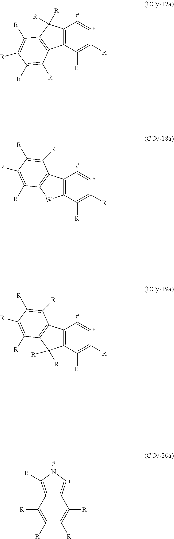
C12=C([R])NC=C1C([R])=C([R])C([R])=C2[R].C12=C(C([R])=C([R])C=C1)C1=C(C2([R])[R])C([R])=C([R])C([R])=C1[R].C12=C(C([R])=C([R])C=C1)[W]C1=C2C([R])=C([R])C([R])=C1[R].C12=C(C([R])=C([R])C=C1)C([R])([R])C1=C2C([R])=C([R])C([R])=C1[R]
